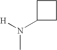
CN([H])C1CCC1
